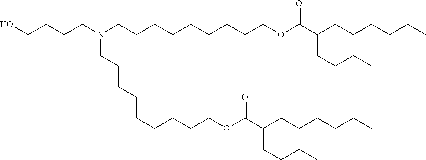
OCCCCN(CCCCCCCCCOC(C(CCCCCC)CCCC)=O)CCCCCCCCCOC(C(CCCCCC)CCCC)=O
